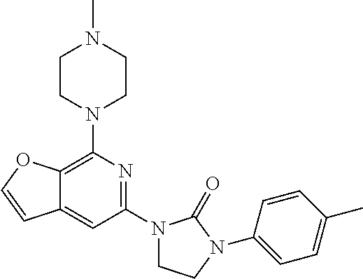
C12=C(N3CCN(C)CC3)N=C(N3CCN(C4=CC=C(C)C=C4)C3=O)C=C1C=CO2
